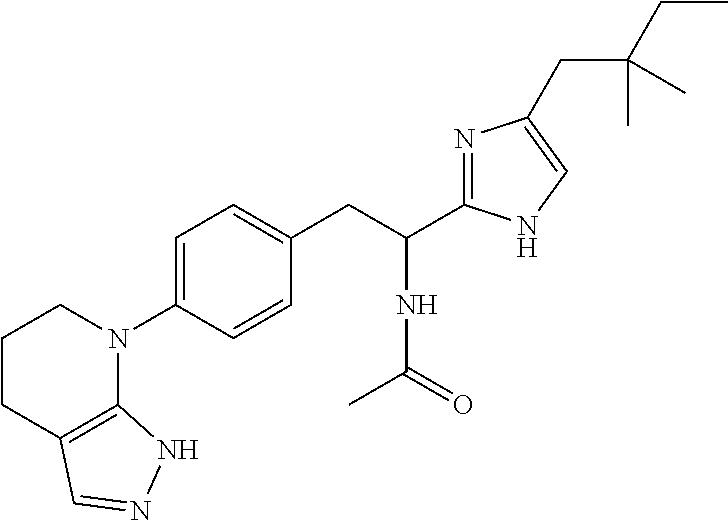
C1(N2CCCC3=C2NN=C3)=CC=C(CC(C2=NC(CC(CC)(C)C)=CN2)NC(C)=O)C=C1
